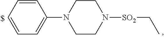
C1=CC=CC(N2CCN([SO2]CC)CC2)=C1
